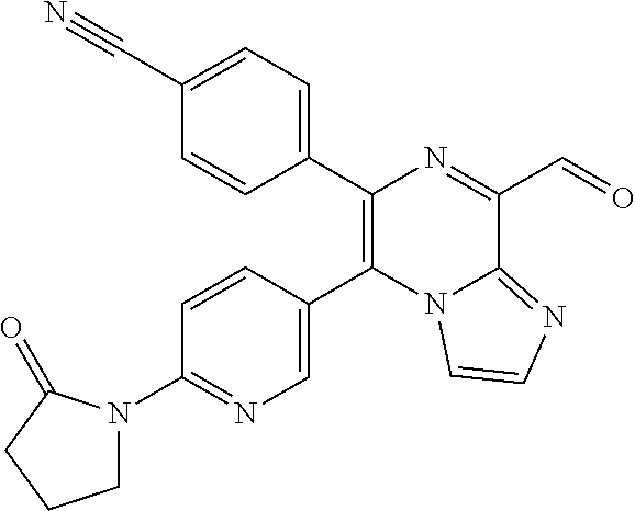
C1(C#N)=CC=C(C2=C(C3=CN=C(N4CCCC4=O)C=C3)N3C(=NC=C3)C(C=O)=N2)C=C1
